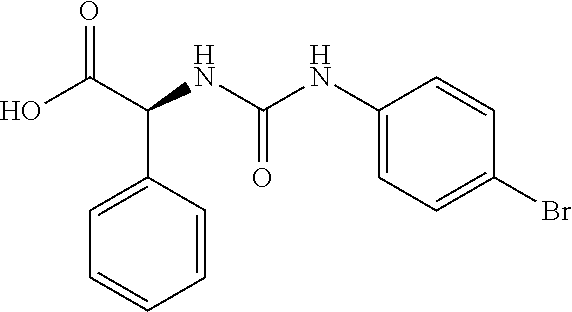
C1(C(C(O)=O)NC(NC2=CC=C(Br)C=C2)=O)=CC=CC=C1
